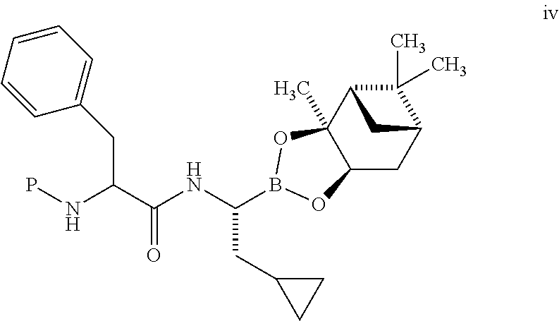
N(C(CC1CC1)B1OC2(C)C(CC3C(C)(C)C2C3)O1)C(C(NP)CC1=CC=CC=C1)=O
